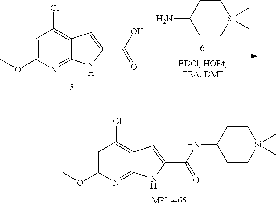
C1=C(OC)N=C2C(=C1Cl)C=C(C(NC1CC[Si](C)(C)CC1)=O)N2.C1C(N)CC[Si](C)(C)C1.C1=C(OC)N=C2C(=C1Cl)C=C(C(=O)O)N2
